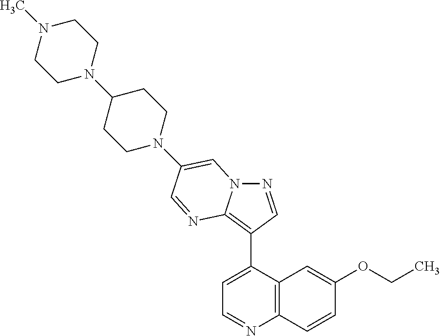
N1=CC(C2=CC=NC3=C2C=C(OCC)C=C3)=C2N1C=C(N1CCC(N3CCN(C)CC3)CC1)C=N2
